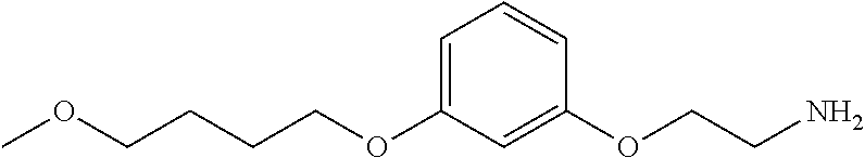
C(COC1=CC=CC(OCCN)=C1)CCOC
